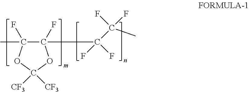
C1(F)(C(F)(F)C(F)(F)C)C(C)(F)OC([CF3])([CF3])O1
